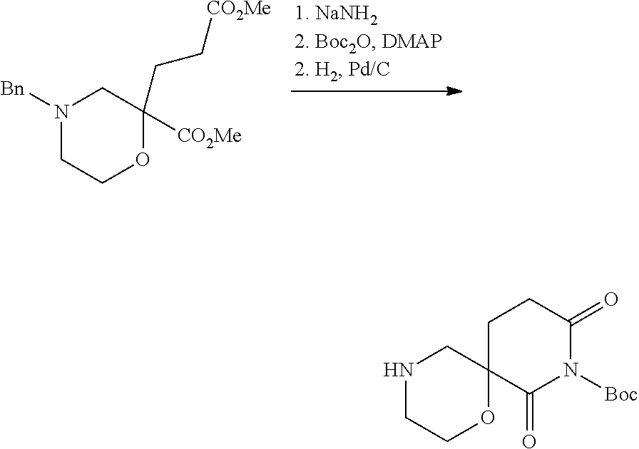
C1COC(CC[CO2Me])([CO2Me])CN1[Bn].C1COC2(CN1)C(=O)N([Boc])C(=O)CC2
